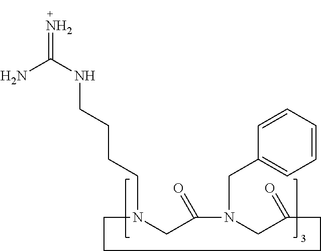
N=C(NCCCCN1CCCCC(=O)CN(CC2=CC=CC=C2)C(=O)C1)N
